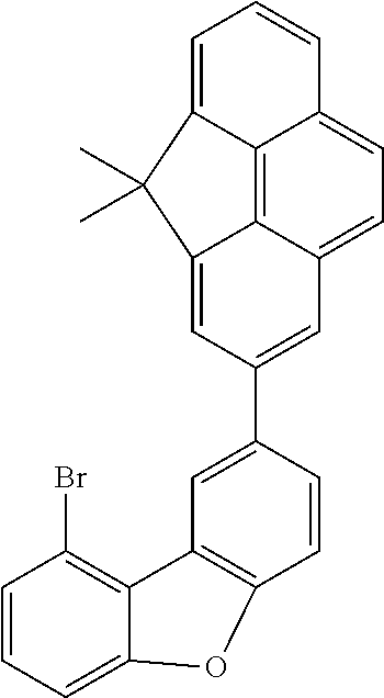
C12=C(Br)C=CC=C1OC1=C2C=C(C2=CC3=CC=C4C5=C3C(=C2)C(C)(C)C5=CC=C4)C=C1
